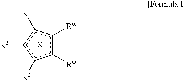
c1([Rw])c([Ra])c([R1])c([R2])c1[R3]
